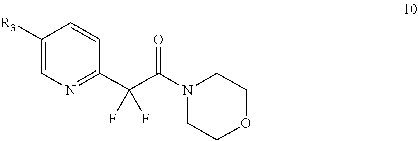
C1([R3])=CN=C(C(C(N2CCOCC2)=O)(F)F)C=C1
